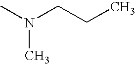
N(C)(C)CCC
